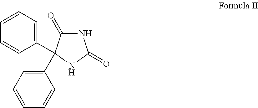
C1=CC=C(C2(C3=CC=CC=C3)C(=O)NC(=O)N2)C=C1
